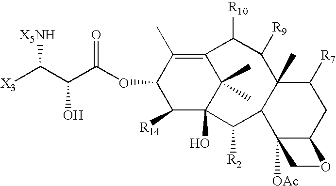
[X3]C(C(C(OC1C([R14])C2(O)C(C)(C)C(=C1C)C([R10])C([R9])C1(C)C(C2[R2])C2([OAc])C(CC1[R7])OC2)=O)O)[X5NH]
